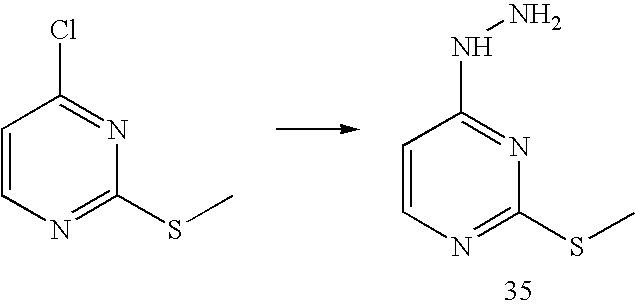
C1=CN=C(SC)N=C1Cl.C1=CN=C(SC)N=C1NN
